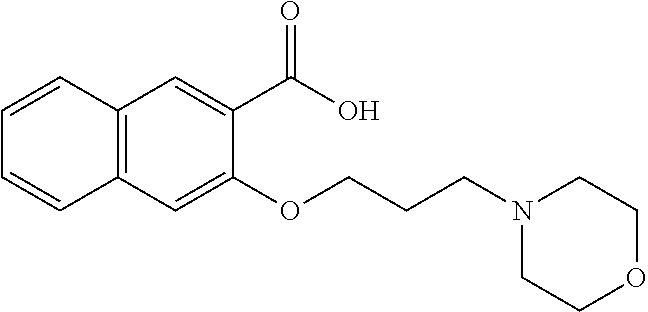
C1=CC2=C(C=C1)C=C(OCCCN1CCOCC1)C(C(O)=O)=C2
